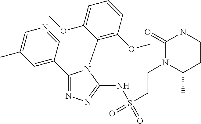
C1(C2=CC(C)=CN=C2)=NN=C(NS(CCN2C(C)CCN(C)C2=O)(=O)=O)N1C1=C(OC)C=CC=C1OC
